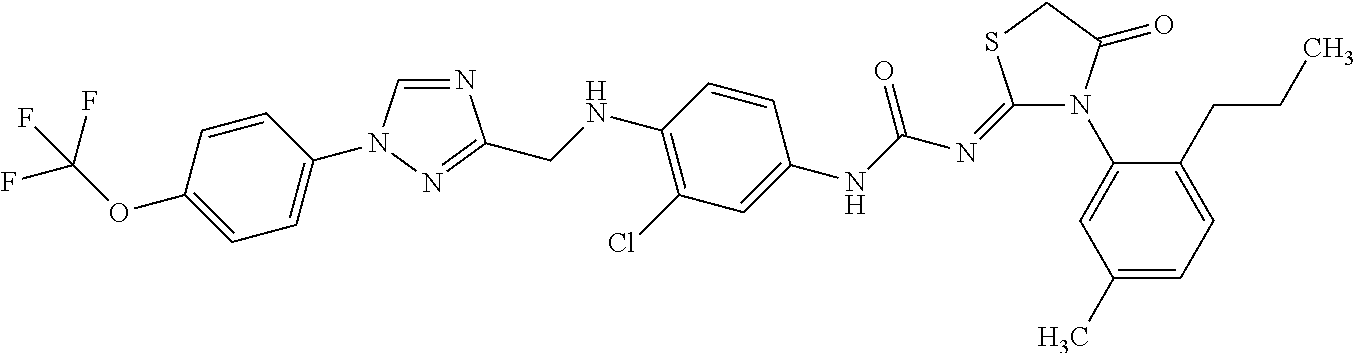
N1(C2=CC(C)=CC=C2CCC)C(=O)CSC1=NC(NC1=CC(Cl)=C(NCC2=NN(C3=CC=C(OC(F)(F)F)C=C3)C=N2)C=C1)=O
